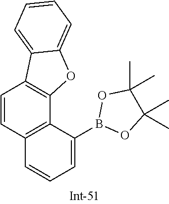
C1=CC2=C(C3=C1C1=CC=CC=C1O3)C(B1OC(C)(C)C(C)(C)O1)=CC=C2
